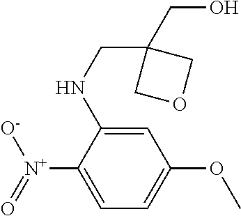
C1=C([N+](=O)[O-])C(NCC2(CO)COC2)=CC(OC)=C1
